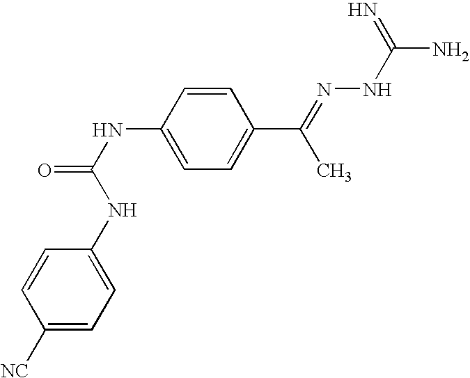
C1([NC])=CC=C(NC(NC2=CC=C(C(C)=NNC(=N)N)C=C2)=O)C=C1
